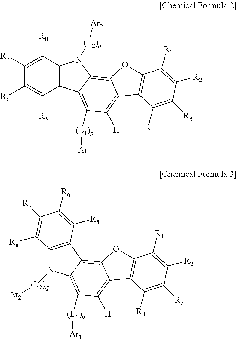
C1([R6])=C([R5])C2=C(C([R8])=C1[R7])N([(L2)q][Ar2])C1=C3C(=C([H])C([(L1)p][Ar1])=C21)C1=C(O3)C([R1])=C([R2])C([R3])=C1[R4].[(L2)q](N1C2=C(C3=C4C(=C([H])C([(L1)p][Ar1])=C13)C1=C(O4)C([R1])=C([R2])C([R3])=C1[R4])C([R5])=C([R6])C([R7])=C2[R8])[Ar2]
